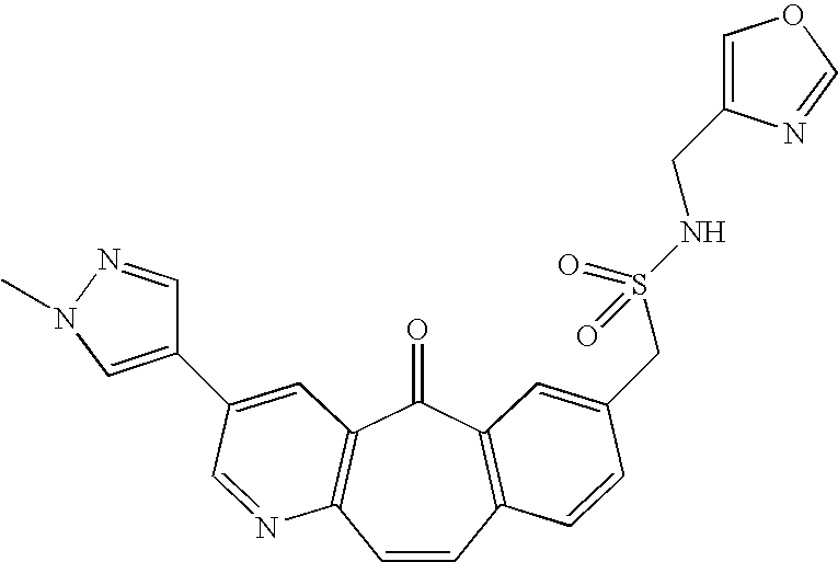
C1=CC2=C(C(=O)C3=C1N=CC(C1=CN(C)N=C1)=C3)C=C(CS(NCC1=COC=N1)(=O)=O)C=C2
